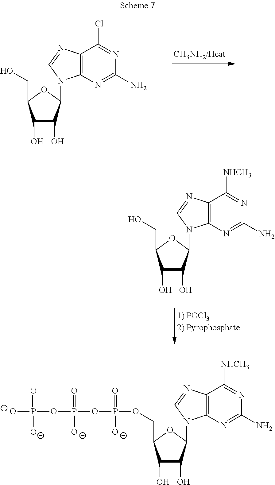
C1(O)C(O)C(N2C3=C(N=C2)C([NHCH3])=NC(N)=N3)OC1CO.C1(O)C(O)C(N2C3=C(N=C2)C(Cl)=NC(N)=N3)OC1CO.P(=O)(OP(OP([O-])(=O)[O-])(=O)[O-])([O-])OCC1C(O)C(O)C(N2C3=C(N=C2)C([NHCH3])=NC(N)=N3)O1
